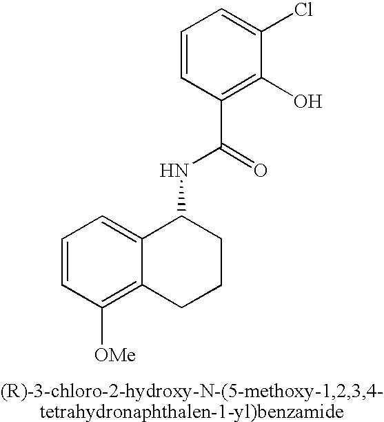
C1(C(=O)NC2C3=CC=CC([OMe])=C3CCC2)=C(O)C(Cl)=CC=C1
